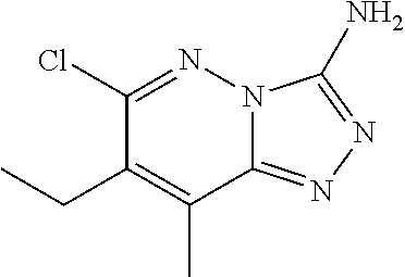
N12C(=NN=C1N)C(C)=C(CC)C(Cl)=N2
